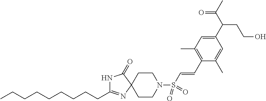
C1CN(S(C=CC2=C(C)C=C(C(CCO)C(C)=O)C=C2C)(=O)=O)CCC12N=C(CCCCCCCCC)NC2=O
